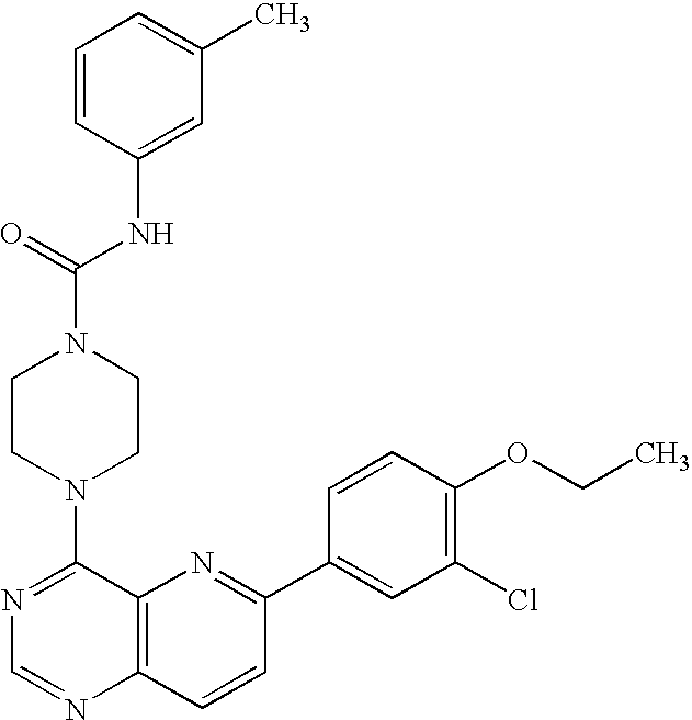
C1=CC(NC(N2CCN(C3=NC=NC4=C3N=C(C3=CC(Cl)=C(OCC)C=C3)C=C4)CC2)=O)=CC(C)=C1
